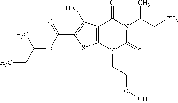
C12=C(N(CCOC)C(=O)N(C(CC)C)C1=O)SC(C(=O)OC(CC)C)=C2C
